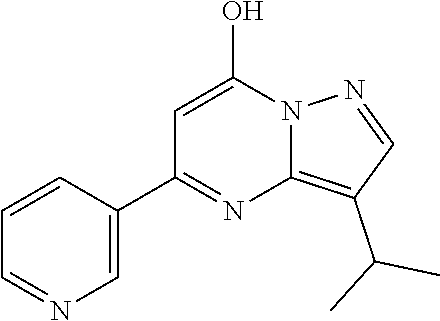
C1(C2=CN=CC=C2)=NC2=C(C(C)C)C=NN2C(O)=C1
